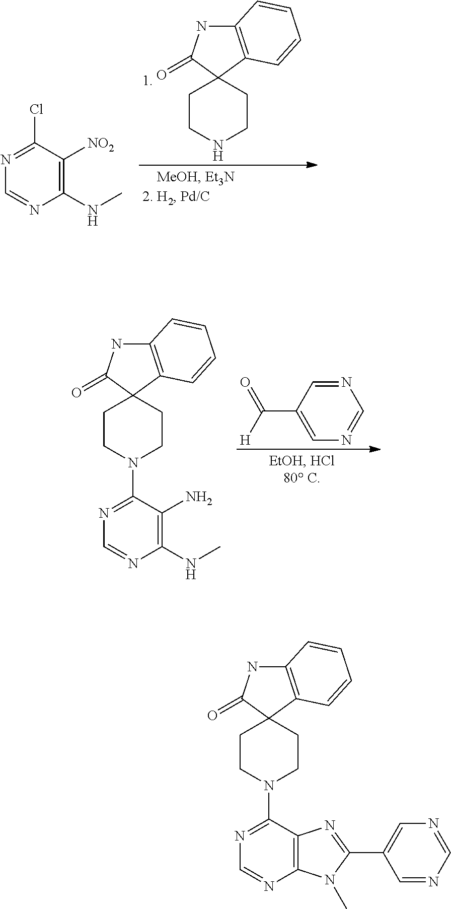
C12=C(C3(C(=O)N1)CCNCC3)C=CC=C2.ClC1=NC=NC(NC)=C1[NO2].O=C(C1=CN=CN=C1)[H].C12=C(C3(C(=O)N1)CCN(C1=NC=NC(NC)=C1N)CC3)C=CC=C2.C12=C(C3(C(=O)N1)CCN(C1=NC=NC4=C1N=C(C1=CN=CN=C1)N4C)CC3)C=CC=C2
